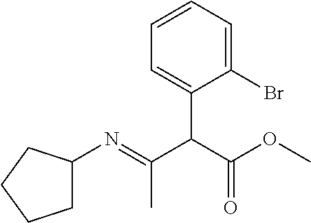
N(=C(C(C(OC)=O)C1=CC=CC=C1Br)C)C1CCCC1
